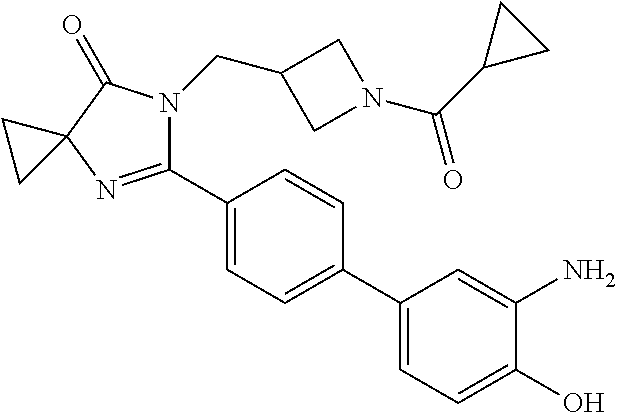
C12(N=C(C3=CC=C(C4=CC=C(O)C(N)=C4)C=C3)N(CC3CN(C(C4CC4)=O)C3)C1=O)CC2
